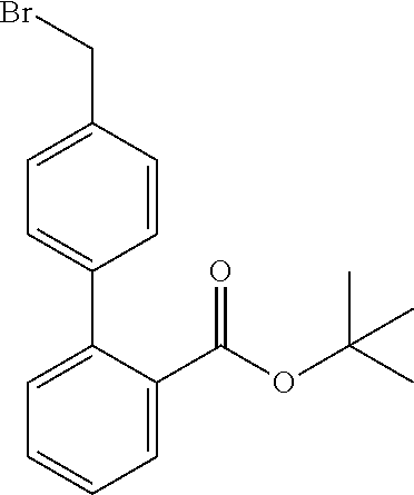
BrCC1=CC=C(C2=CC=CC=C2C(=O)OC(C)(C)C)C=C1
